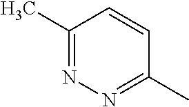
C1(C)=NN=C(C)C=C1
